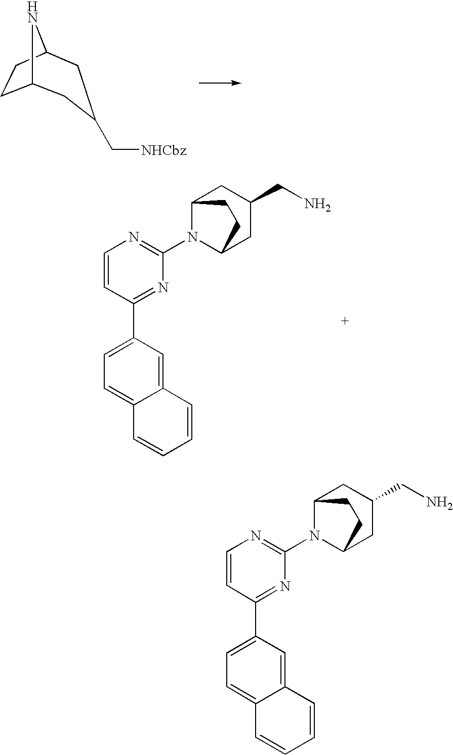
C12=CC(C3=NC(N4C5CC(CN)CC4CC5)=NC=C3)=CC=C1C=CC=C2.C12CCC(N1)CC(C[NHCbz])C2.C12=CC(C3=NC(N4C5CC(CN)CC4CC5)=NC=C3)=CC=C1C=CC=C2
